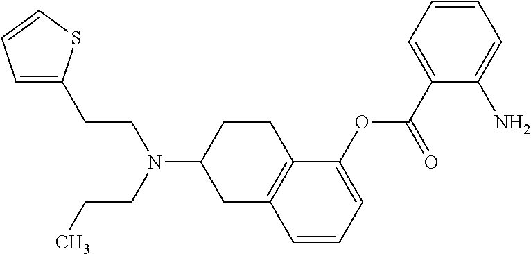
C1(OC(C2=CC=CC=C2N)=O)=CC=CC2=C1CCC(N(CCC)CCC1=CC=CS1)C2
